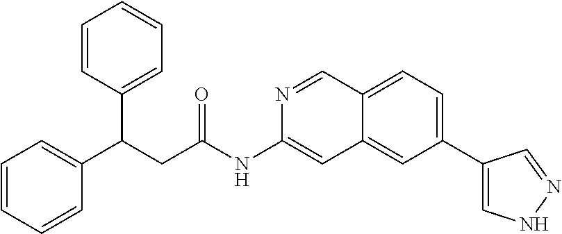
C(C(NC1=CC2=CC(C3=CNN=C3)=CC=C2C=N1)=O)C(C1=CC=CC=C1)C1=CC=CC=C1
